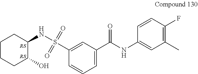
C1(C(NC2=CC(C)=C(F)C=C2)=O)=CC=CC(S(NC2CCCCC2O)(=O)=O)=C1
